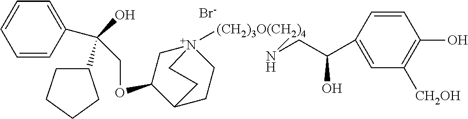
C(OC1C[N+]2([(CH2)3O(CH2)4]NCC(C3=CC([CH2OH])=C(O)C=C3)O)CCC1CC2)C(C1=CC=CC=C1)(O)C1CCCC1.[Br-]
